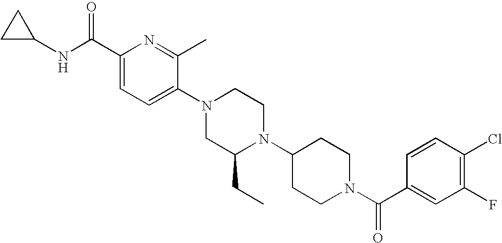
C1(C(NC2CC2)=O)=CC=C(N2CC(CC)N(C3CCN(C(C4=CC(F)=C(Cl)C=C4)=O)CC3)CC2)C(C)=N1
